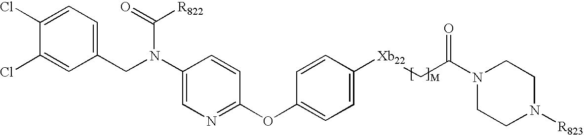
C1(Cl)=CC=C(CN(C2=CN=C(OC3=CC=C([Xb22]CC(N4CCN([R823])CC4)=O)C=C3)C=C2)C(=O)[R822])C=C1Cl
